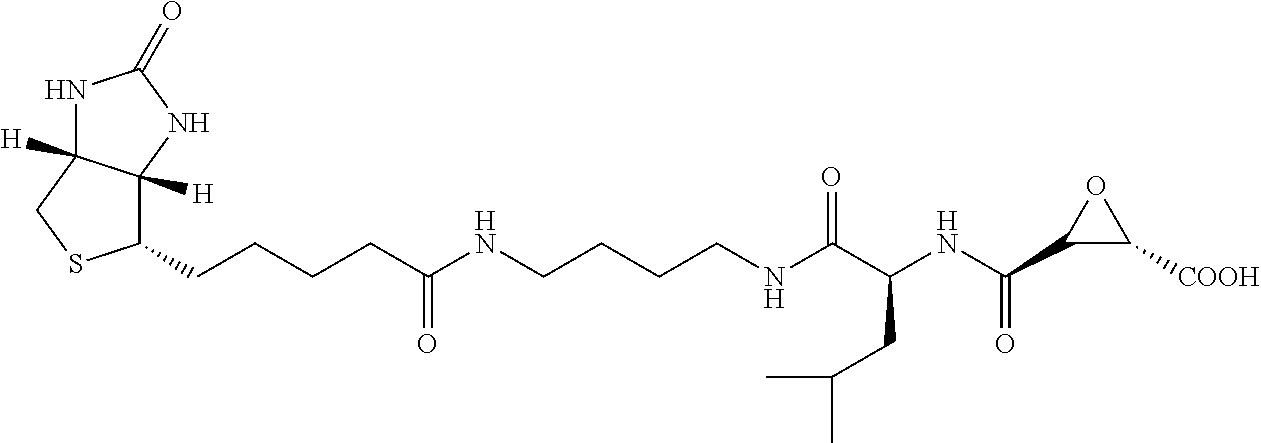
C1(CCCCC(NCCCCNC(C(NC(C2C([COOH])O2)=O)CC(C)C)=O)=O)C2([H])C([H])(CS1)NC(=O)N2
